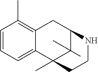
C1=CC=C2C(=C1C)CC1C(C)(C)C2(C)CCN1
